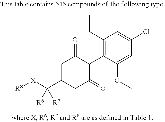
C1(CC)=C(C2C(=O)CC(C([X][R8])([R6])[R7])CC2=O)C(OC)=CC(Cl)=C1
